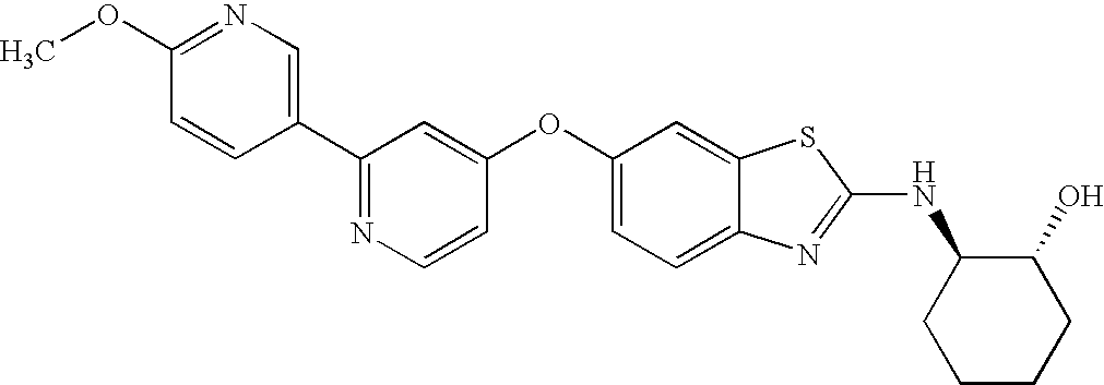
N1=C(C2=CN=C(OC)C=C2)C=C(OC2=CC=C3C(=C2)SC(NC2CCCCC2O)=N3)C=C1
